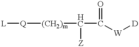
[L][Q][(CH2)m]C(C([W][D])=O)[Z]
